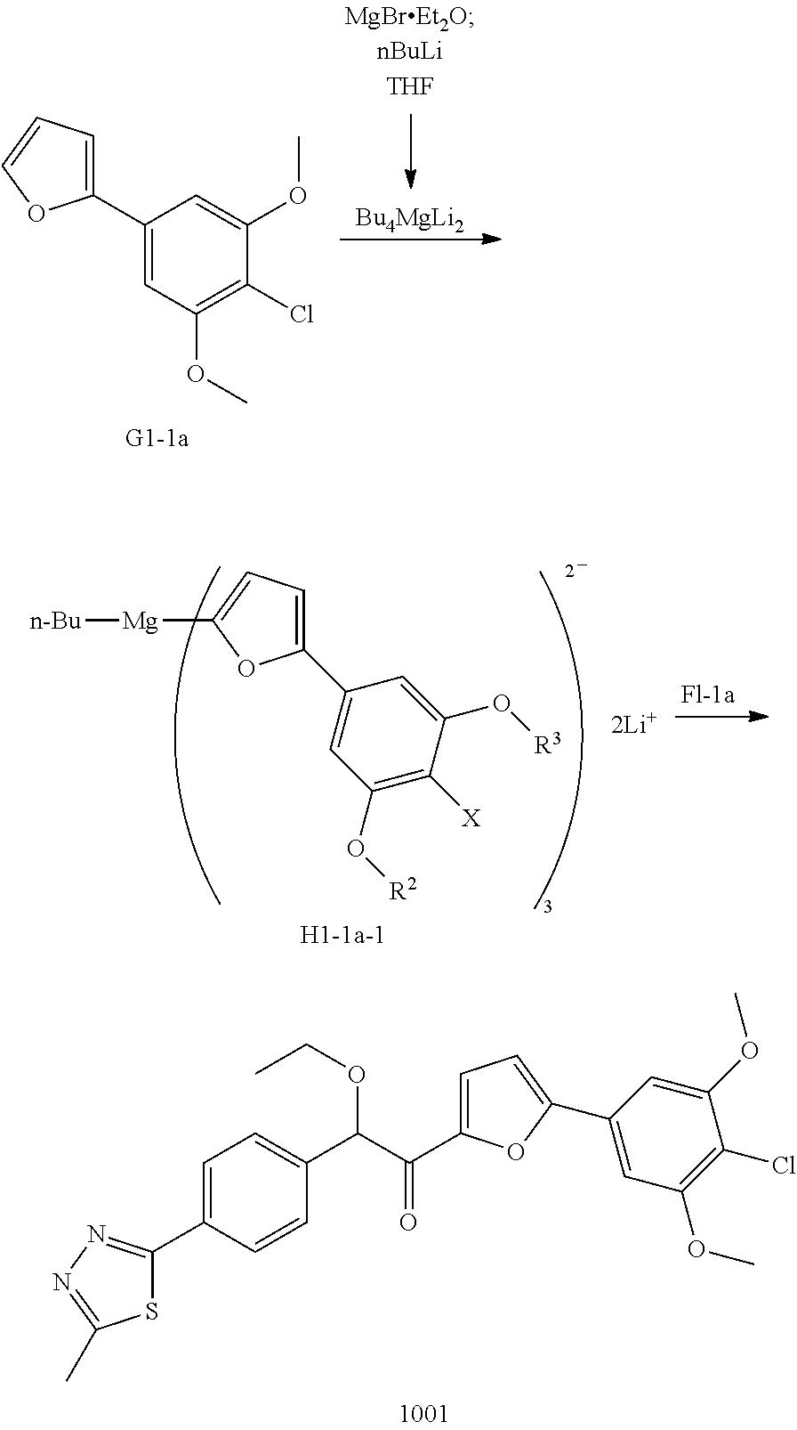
[H1-1a-1].C1(C2=CC(O[R2])=C([X])C(O[R3])=C2)=CC=C([Mg][n-Bu])O1.[Bu4MgLi2].C1(C2=CC(OC)=C(Cl)C(OC)=C2)=CC=CO1.S1C(C2=CC=C(C(C(C3=CC=C(C4=CC(OC)=C(Cl)C(OC)=C4)O3)=O)OCC)C=C2)=NN=C1C
